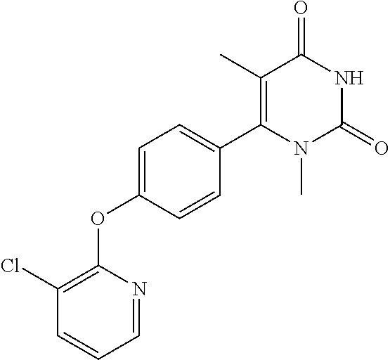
C1=C(OC2=C(Cl)C=CC=N2)C=CC(C2=C(C)C(=O)NC(=O)N2C)=C1
